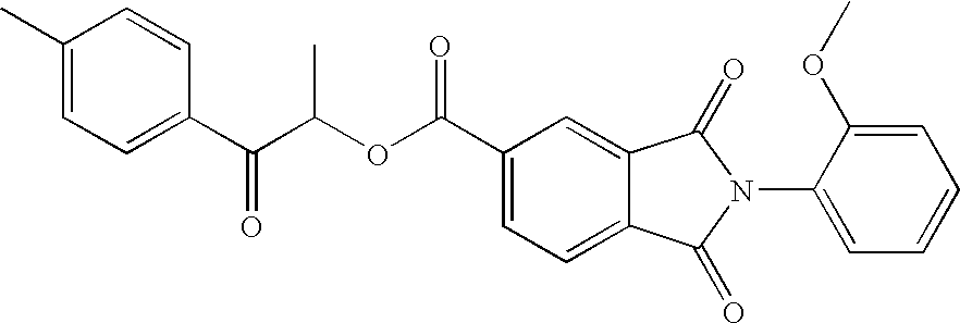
C1(C)=CC=C(C(C(OC(C2=CC=C3C(=C2)C(=O)N(C2=CC=CC=C2OC)C3=O)=O)C)=O)C=C1
